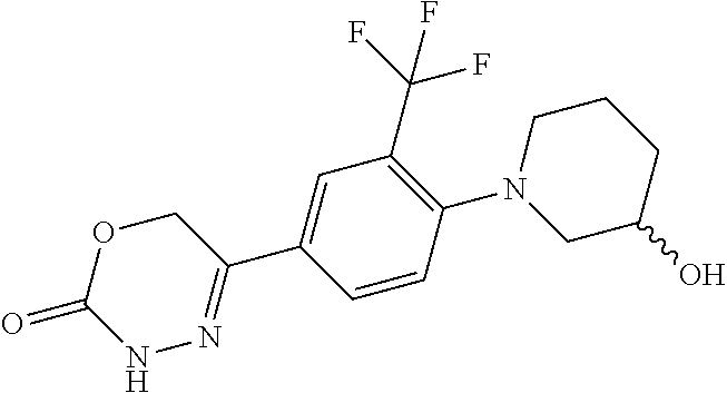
C1OC(=O)NN=C1C1=CC(C(F)(F)F)=C(N2CC(O)CCC2)C=C1
